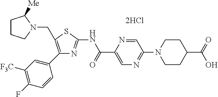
[2HCl].N(C(C1=CN=C(N2CCC(C(=O)O)CC2)C=N1)=O)C1=NC(C2=CC([F3C])=C(F)C=C2)=C(CN2C([Me])CCC2)S1
